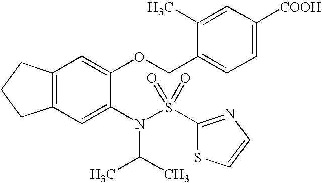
C12=C(C=C(N(S(C3=NC=CS3)(=O)=O)C(C)C)C(OCC3=CC=C([COOH])C=C3C)=C1)CCC2
